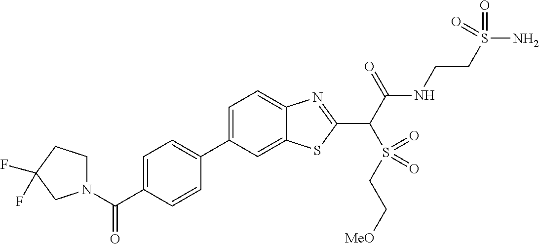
C1=C(C2=CC=C(C(=O)N3CCC(F)(F)C3)C=C2)C=C2C(=C1)N=C(C(C(NCCS(N)(=O)=O)=O)S(CC[MeO])(=O)=O)S2
